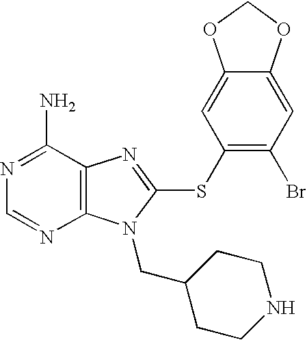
N1=C(N)C2=C(N=C1)N(CC1CCNCC1)C(SC1=C(Br)C=C3C(=C1)OCO3)=N2
